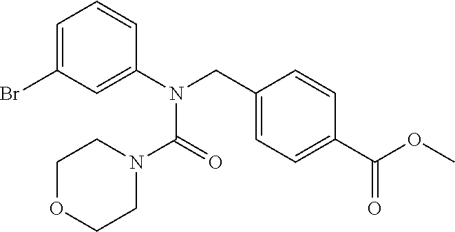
C1(CN(C2=CC(Br)=CC=C2)C(=O)N2CCOCC2)=CC=C(C(OC)=O)C=C1
